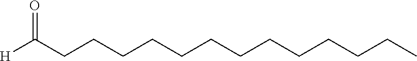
C(CCCCCCCCCCCC)C([H])=O
